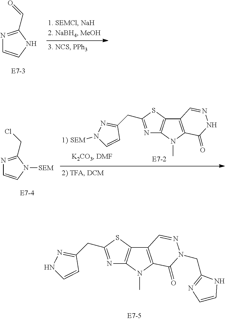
N1=C(CC2=NNC=C2)SC2=C1N(C)C1=C2C=NN(CC2=NC=CN2)C1=O.N1=C(C=O)NC=C1.N1=C(CCl)N([SEM])C=C1.N1=C(CC2=NN([SEM])C=C2)SC2=C1N(C)C1=C2C=NNC1=O
